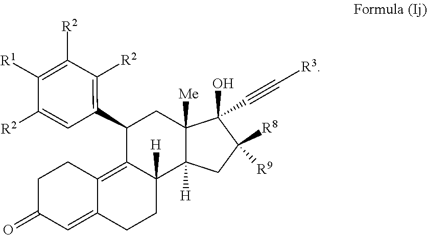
C1C(=O)C=C2C(=C3C([H])(CC2)C2([H])C([Me])(CC3C3=C([R2])C([R2])=C([R1])C([R2])=C3)C(O)(C#C[R3])C([R8])([R9])C2)C1
